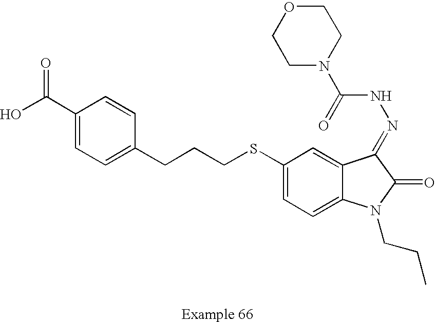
C1(C(O)=O)=CC=C(CCCSC2=CC=C3C(=C2)C(=NNC(N2CCOCC2)=O)C(=O)N3CCC)C=C1
